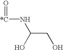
O=[*C]NC(CO)O
